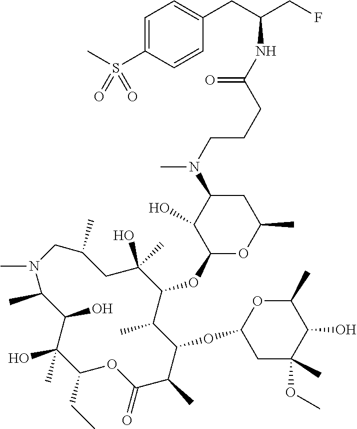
C1(O)(C)C(CC)OC(=O)C(C)C(OC2CC(OC)(C)C(O)C(C)O2)C(C)C(OC2OC(C)CC(N(C)CCCC(NC(CF)CC3=CC=C(S(C)(=O)=O)C=C3)=O)C2O)C(O)(C)CC(C)CN(C)C(C)C1O
